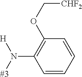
[#3]N(C1=C(OC[CHF2])C=CC=C1)[H]
